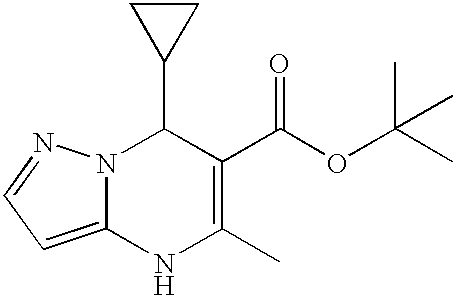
N12C(=CC=N1)NC(C)=C(C(OC(C)(C)C)=O)C2C1CC1
